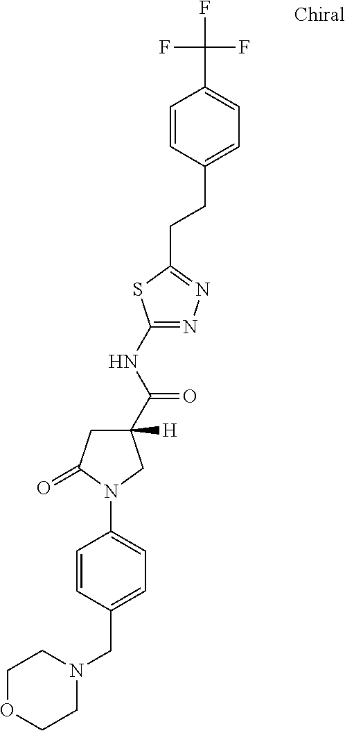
C1OCCN(CC2=CC=C(N3C(=O)CC([H])(C(NC4=NN=C(CCC5=CC=C(C(F)(F)F)C=C5)S4)=O)C3)C=C2)C1
